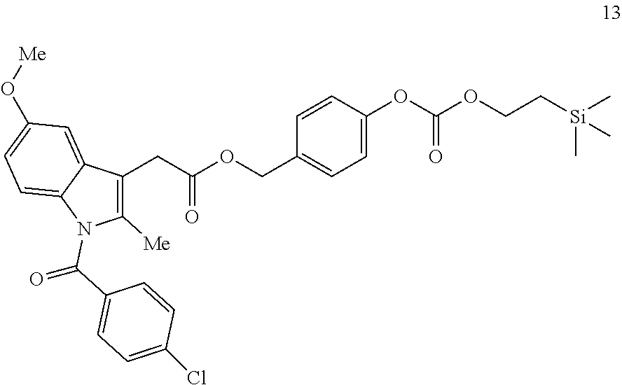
C1([Me])=C(CC(OCC2=CC=C(OC(=O)OCC[Si](C)(C)C)C=C2)=O)C2=CC(O[Me])=CC=C2N1C(C1=CC=C(Cl)C=C1)=O
